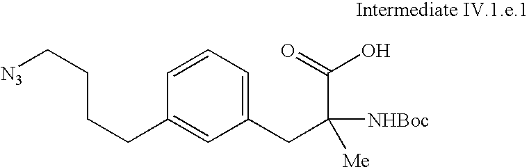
C1(CC(C(O)=O)([NHBoc])[Me])=CC=CC(CCCC[N3])=C1
